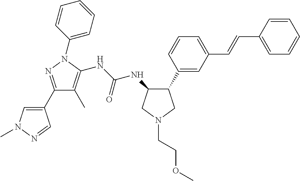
C1(C2=NN(C3=CC=CC=C3)C(NC(NC3C(C4=CC(C=CC5=CC=CC=C5)=CC=C4)CN(CCOC)C3)=O)=C2C)=CN(C)N=C1
